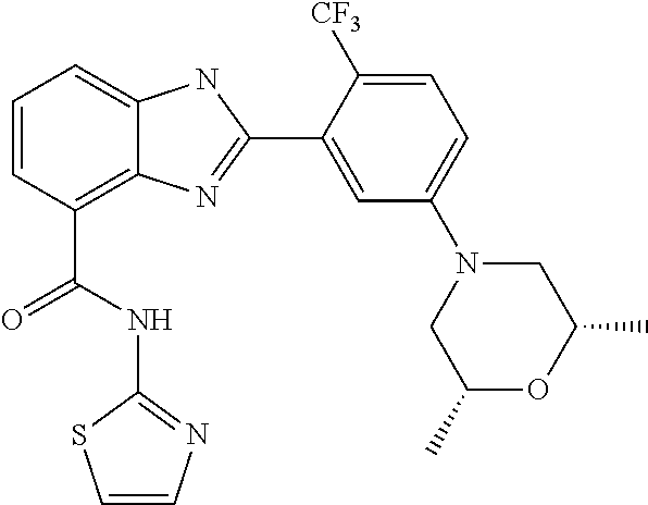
C1=CC(C(NC2=NC=CS2)=O)=C2C(=C1)NC(C1=CC(N3CC(C)OC(C)C3)=CC=C1[CF3])=N2
